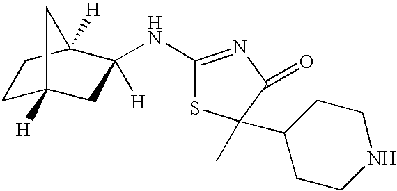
C1C2([H])CC([H])(NC3=NC(=O)C(C)(C4CCNCC4)S3)C([H])(C1)C2
